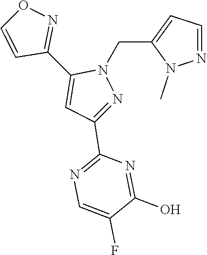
C1(C2=NOC=C2)=CC(C2=NC=C(F)C(O)=N2)=NN1CC1=CC=NN1C
